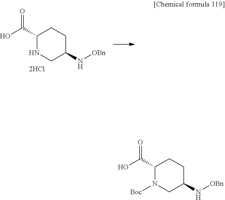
C1C(C(=O)O)NCC(N[OBn])C1.C1C(C(=O)O)N([Boc])CC(N[OBn])C1
